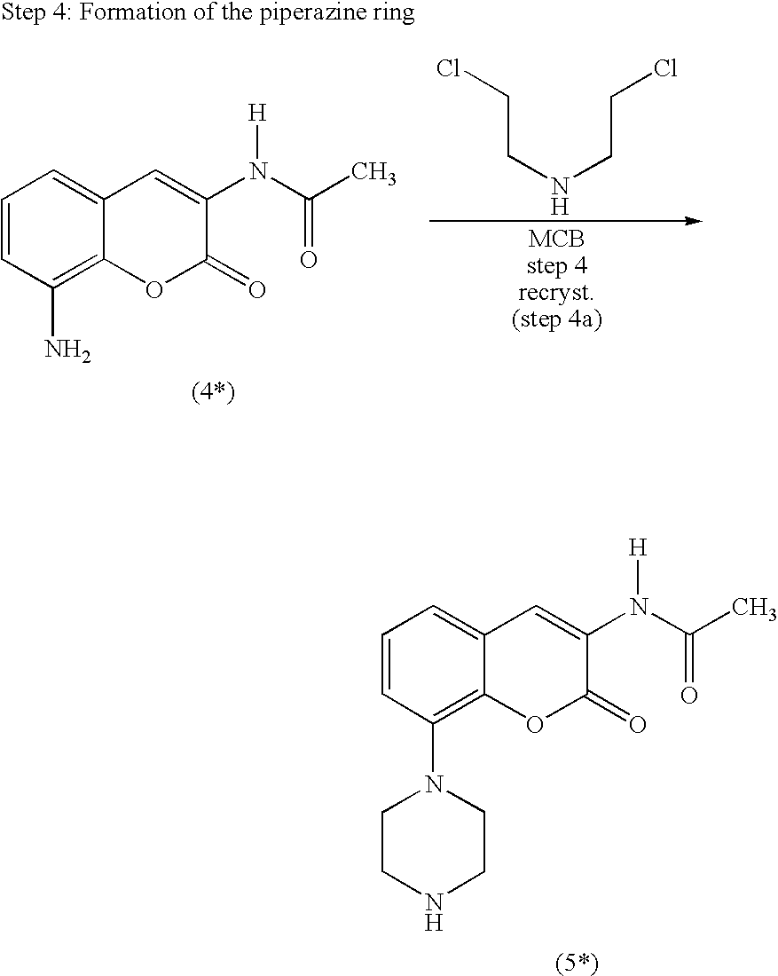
C1=CC(N2CCNCC2)=C2C(=C1)C=C(N(C(C)=O)[H])C(=O)O2.[MCBstep 4recryst.(step 4a)].C1=CC(N)=C2C(=C1)C=C(N(C(C)=O)[H])C(=O)O2.C(CNCCCl)Cl
